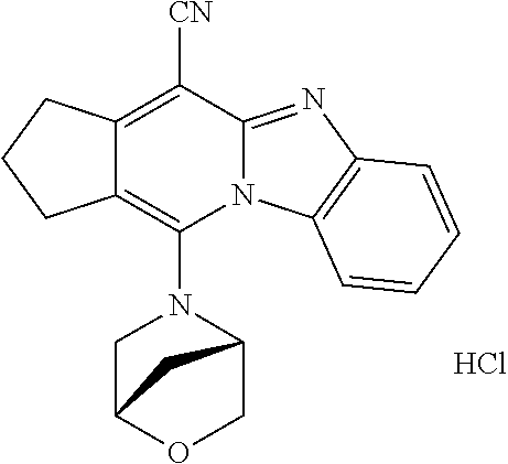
C12=C(N3CC4OCC3C4)N3C(=NC4=C3C=CC=C4)C([CN])=C1CCC2.Cl
